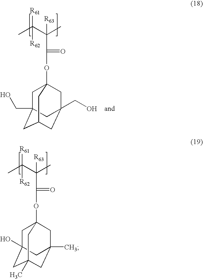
CC(C(C)([R63])C(=O)OC12CC3(O)CC(C)(CC(C)(C1)C3)C2)([R61])[R62].CC(C(C)([R63])C(=O)OC12CC3(CO)CC(CC(CO)(C1)C3)C2)([R61])[R62]
